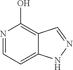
N1=CC=C2C(=C1O)C=NN2
